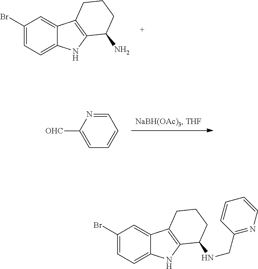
C1(Br)=CC=C2C(=C1)C1=C(N2)C(N)CCC1.C1([OHC])=CC=CC=N1.C1(Br)=CC=C2C(=C1)C1=C(N2)C(NCC2=NC=CC=C2)CCC1
